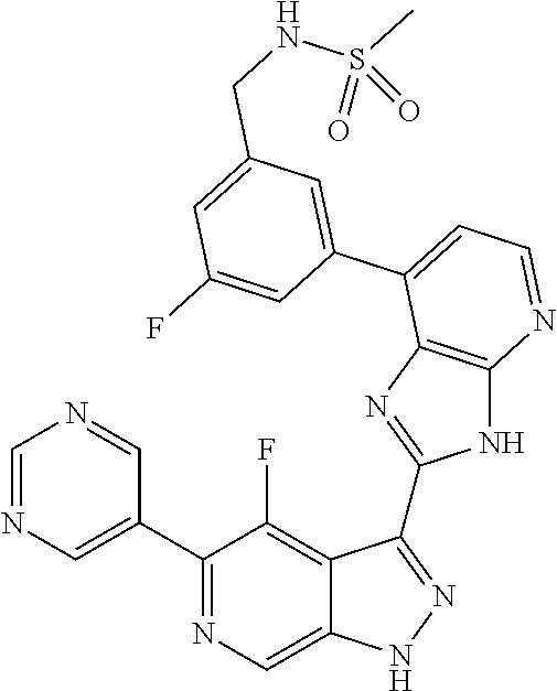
C1=NC=C(C2=NC=C3C(=C2F)C(C2=NC4=C(N2)N=CC=C4C2=CC(CNS(C)(=O)=O)=CC(F)=C2)=NN3)C=N1
